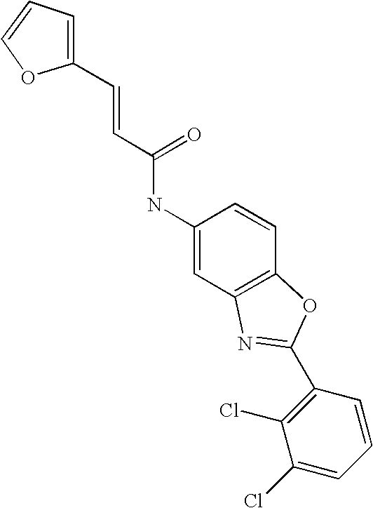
C1=CC=C(C=CC(NC2=CC3=C(C=C2)OC(C2=C(Cl)C(Cl)=CC=C2)=N3)=O)O1
